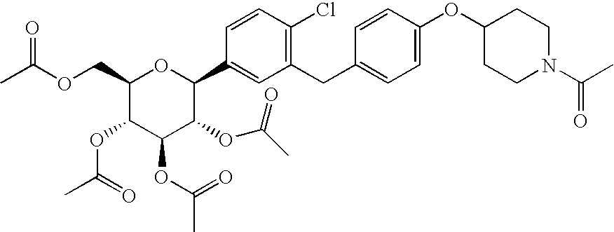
C1(COC(C)=O)C(OC(C)=O)C(OC(C)=O)C(OC(C)=O)C(C2=CC(CC3=CC=C(OC4CCN(C(C)=O)CC4)C=C3)=C(Cl)C=C2)O1
